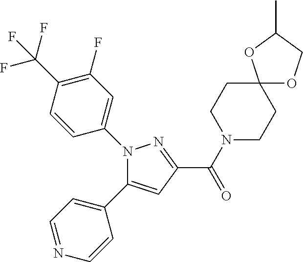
C1(C(N2CCC3(CC2)OCC(C)O3)=O)=NN(C2=CC(F)=C(C(F)(F)F)C=C2)C(C2=CC=NC=C2)=C1
